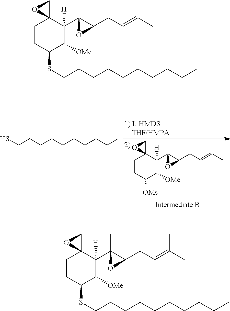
SCCCCCCCCCC.C1CC([OMs])C([OMe])C(C2(C)C(CC=C(C)C)O2)([H])C12CO2.C1CC(SCCCCCCCCCC)C([OMe])C(C2(C)C(CC=C(C)C)O2)([H])C12CO2.C1CC(SCCCCCCCCCC)C([OMe])C(C2(C)C(CC=C(C)C)O2)([H])C12CO2
